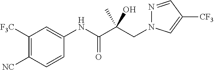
C(C(C(NC1=CC([F3C])=C([NC])C=C1)=O)(O)C)N1N=CC([CF3])=C1
